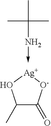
CC(C)(C)N->C.C1(C)C(=O)[O-][Ag]O1
